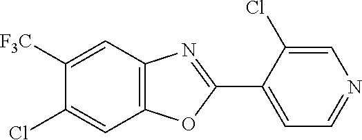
C12=C(C=C([F3C])C(Cl)=C1)N=C(C1=CC=NC=C1Cl)O2
